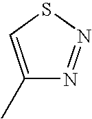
C1(C)=CSN=N1
